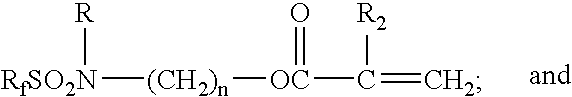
[RfSO2N]([(CH2)n][OC](=O)C(=C)[R2])[R]
